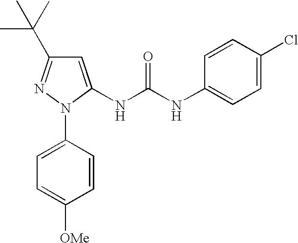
C1=C([OMe])C=CC(N2C(NC(NC3=CC=C(Cl)C=C3)=O)=CC(C(C)(C)C)=N2)=C1
